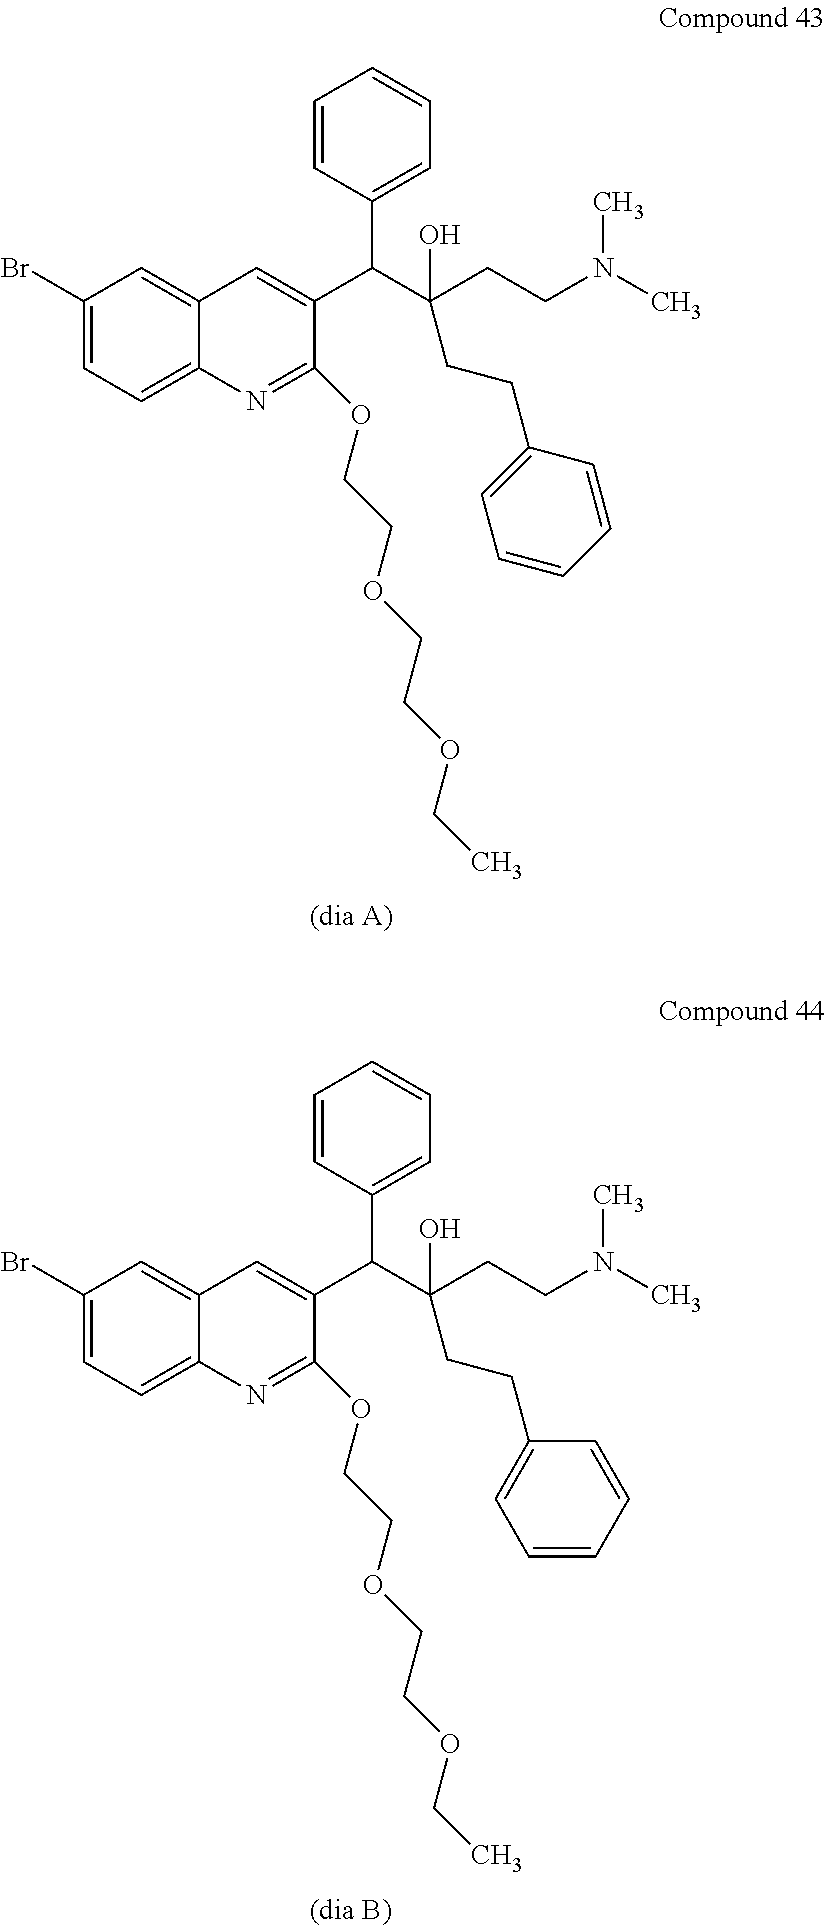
C1(Br)=CC=C2C(=C1)C=C(C(C(CCN(C)C)(O)CCC1=CC=CC=C1)C1=CC=CC=C1)C(OCCOCCOCC)=N2.C1(Br)=CC=C2C(=C1)C=C(C(C(CCN(C)C)(O)CCC1=CC=CC=C1)C1=CC=CC=C1)C(OCCOCCOCC)=N2
